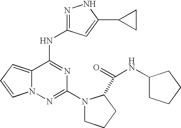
N(C(=O)C1N(C2=NN3C(=CC=C3)C(NC3=NNC(C4CC4)=C3)=N2)CCC1)C1CCCC1
